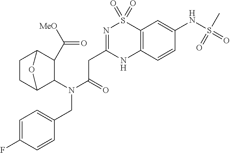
C1CC2C(N(CC3=CC=C(F)C=C3)C(CC3=NS(=O)(=O)C4=C(N3)C=CC(NS(=O)(C)=O)=C4)=O)C(C([MeO])=O)C1O2
